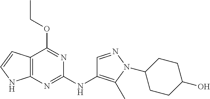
C12=C(N=C(NC3=C(C)N(C4CCC(O)CC4)N=C3)N=C1OCC)NC=C2
